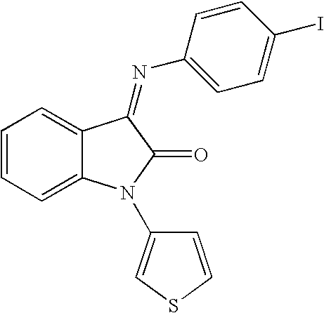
C1=CC=C2C(=C1)C(=NC1=CC=C(I)C=C1)C(=O)N2C1=CSC=C1
